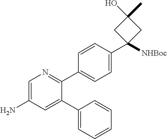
C1=C(N)C=C(C2=CC=CC=C2)C(C2=CC=C(C3([NHBoc])CC(C)(O)C3)C=C2)=N1
